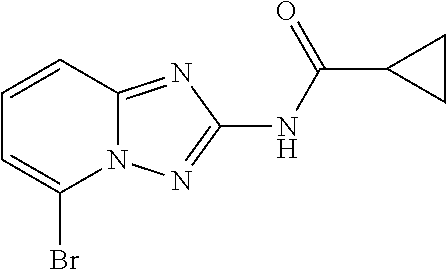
C1=CC2=NC(NC(C3CC3)=O)=NN2C(Br)=C1
